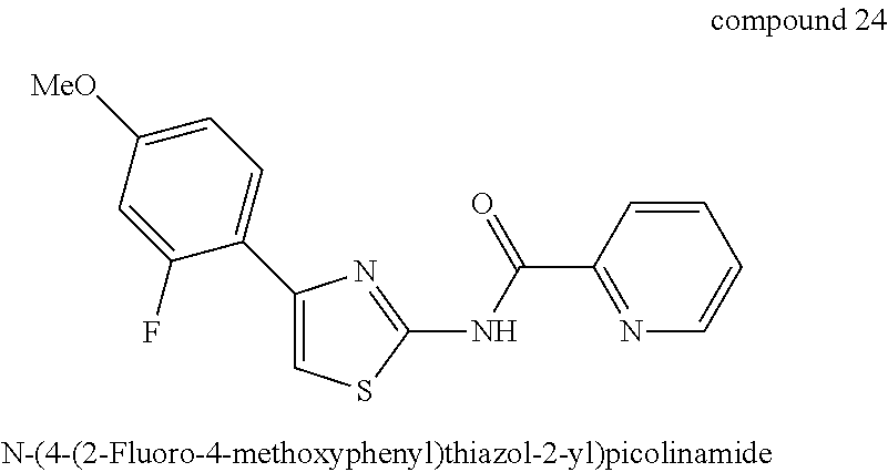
C1([MeO])=CC=C(C2=CSC(NC(C3=NC=CC=C3)=O)=N2)C(F)=C1
